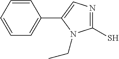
C1(S)=NC=C(C2=CC=CC=C2)N1CC
